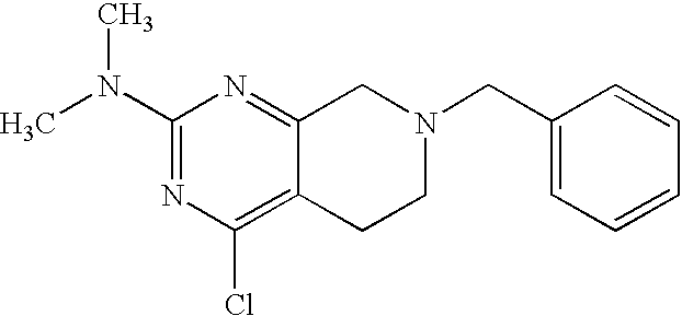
C1(N(C)C)=NC(Cl)=C2C(=N1)CN(CC1=CC=CC=C1)CC2
